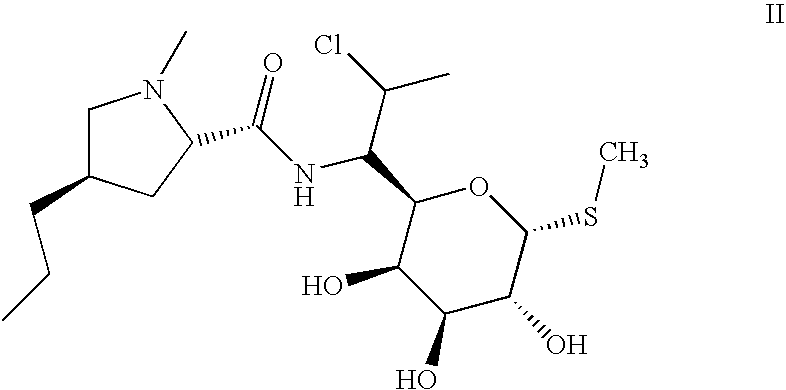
C1C(CCC)CC(C(=O)NC(C(Cl)C)C2C(O)C(O)C(O)C(SC)O2)N1C
